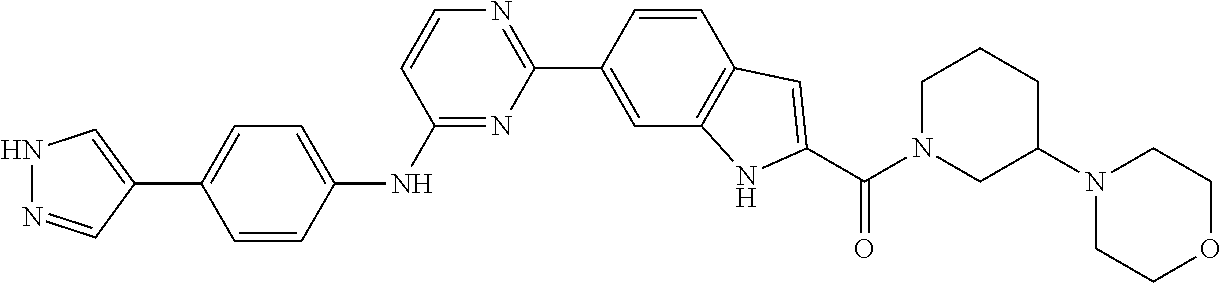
C1=CC(C2=NC=CC(NC3=CC=C(C4=CNN=C4)C=C3)=N2)=CC2=C1C=C(C(N1CC(N3CCOCC3)CCC1)=O)N2
